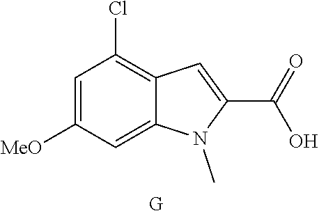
C1(Cl)=C2C(=CC([MeO])=C1)N(C)C(C(=O)O)=C2.[G]
